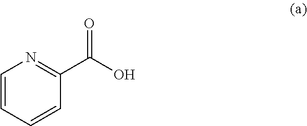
C1=CC=CC(C(O)=O)=N1
